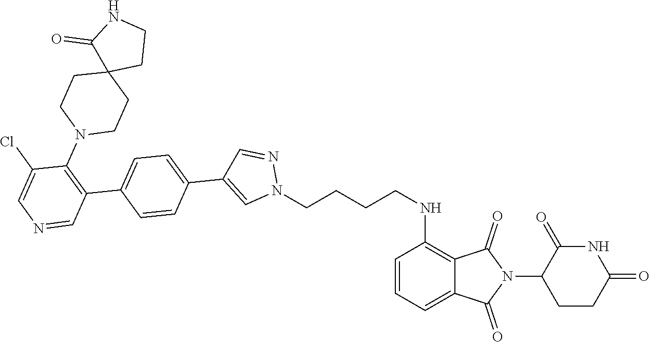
C1=CC=C2C(=C1NCCCCN1N=CC(C3=CC=C(C4=C(N5CCC6(CC5)CCNC6=O)C(Cl)=CN=C4)C=C3)=C1)C(=O)N(C1CCC(=O)NC1=O)C2=O
